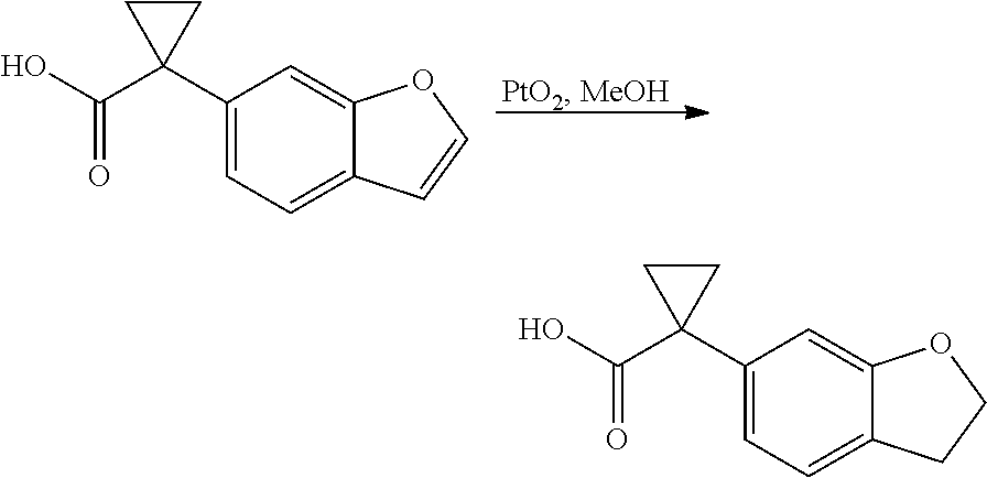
C1(C2(C(O)=O)CC2)=CC=C2C(=C1)OC=C2.C1(C2(C(O)=O)CC2)=CC=C2C(=C1)OCC2
